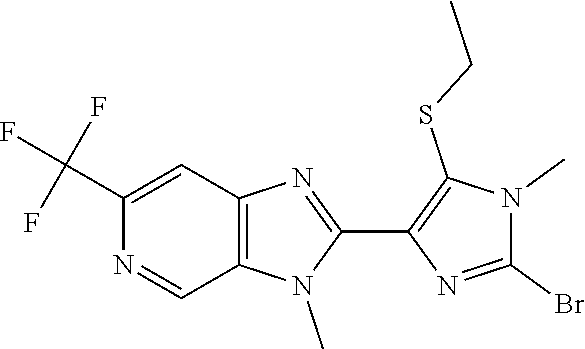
C12=C(N(C)C(C3=C(SCC)N(C)C(Br)=N3)=N1)C=NC(C(F)(F)F)=C2
